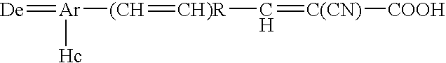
[De]=[Ar]([(CH]=[CH)R]C=[C(CN)][COOH])[Hc]
